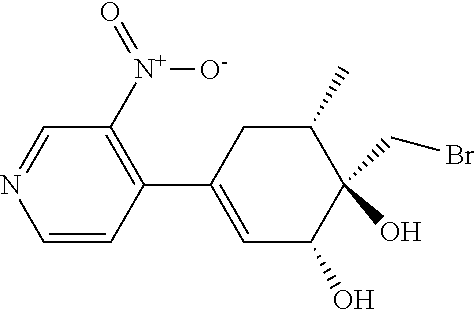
C1=CC(C2=CC(O)C(CBr)(O)C(C)C2)=C([N+](=O)[O-])C=N1
